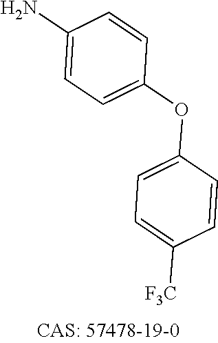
C1(N)=CC=C(OC2=CC=C([F3C])C=C2)C=C1
